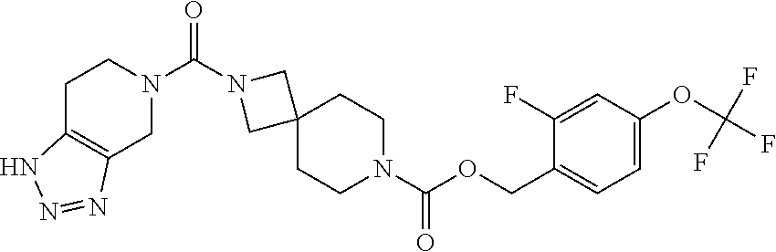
C1C2=C(CN(C(N3CC4(C3)CCN(C(OCC3=CC=C(OC(F)(F)F)C=C3F)=O)CC4)=O)C1)N=NN2
